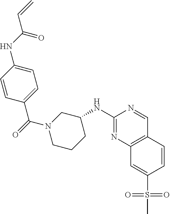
C1=CC(C(=O)N2CCCC(NC3=NC4=C(C=N3)C=CC(S(C)(=O)=O)=C4)C2)=CC=C1NC(C=C)=O
